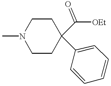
CN1CCC(C2=CC=CC=C2)(C([OEt])=O)CC1
